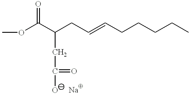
O(C(C(CC=CCCCCC)CC(=O)O)=O)C
